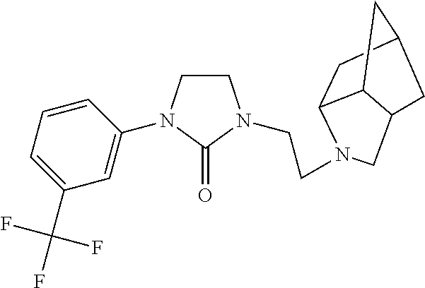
C1CN(CCN2C3C4CC(C3)CC4C2)C(=O)N1C1=CC(C(F)(F)F)=CC=C1
